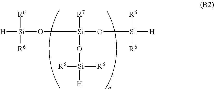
[H][Si]([R6])([R6])O[Si]([R7])(O[Si]([R6])([R6])[H])O[Si]([R6])([R6])[H]
